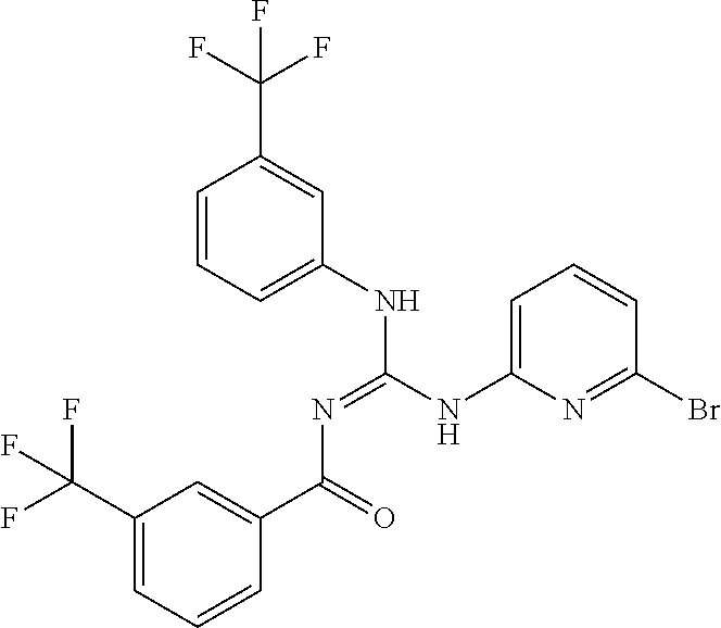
C1(C(F)(F)F)=CC=CC(C(=O)N=C(NC2=CC=CC(C(F)(F)F)=C2)NC2=CC=CC(Br)=N2)=C1
